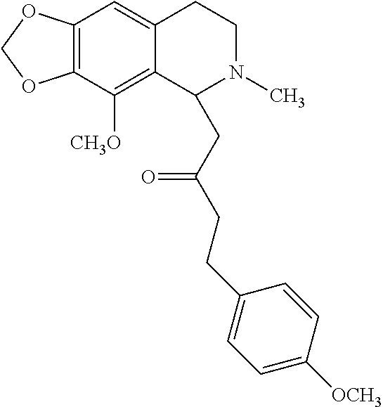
C12=C(C([CH3O])=C3C(=C1)CCN(C)C3CC(CCC1=CC=C([OCH3])C=C1)=O)OCO2
